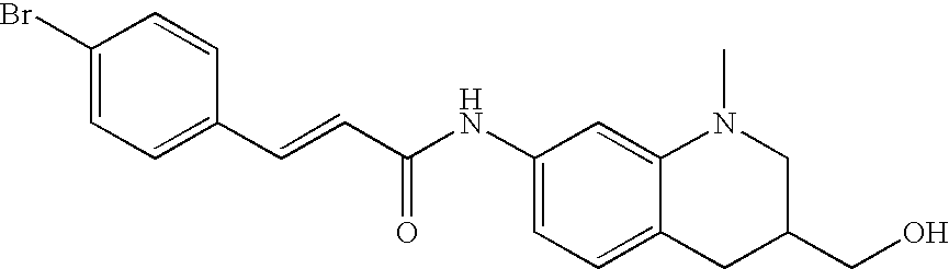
C(=CC(=O)NC1=CC=C2C(=C1)N(C)CC(CO)C2)C1=CC=C(Br)C=C1
